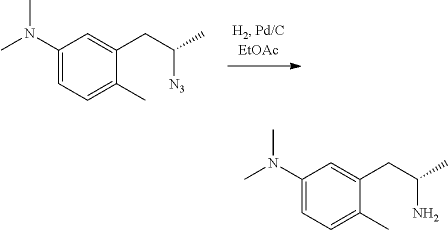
C1(N(C)C)=CC=C(C)C(CC([N3])C)=C1.C1(N(C)C)=CC=C(C)C(CC(N)C)=C1
